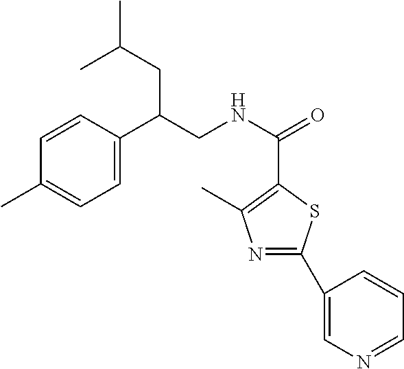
C1=C(C(CNC(=O)C2=C(C)N=C(C3=CN=CC=C3)S2)CC(C)C)C=CC(C)=C1
